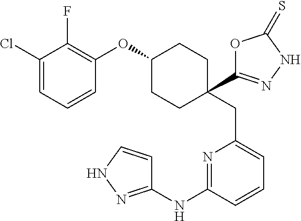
C1(OC2=C(F)C(Cl)=CC=C2)CCC(C2=NNC(=S)O2)(CC2=CC=CC(NC3=NNC=C3)=N2)CC1
